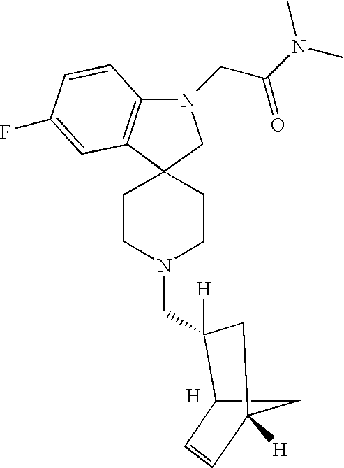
[H].C12(CCN(CC3([H])C4C=CC([H])(C4)C3)CC1)C1=C(N(CC(N(C)C)=O)C2)C=CC(F)=C1
